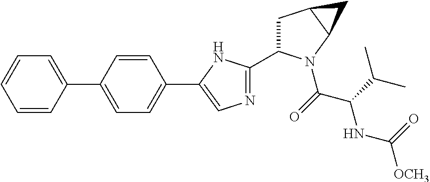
C1=CC(C2=CC=C(C3=CN=C(C4CC5C(N4C(C(C(C)C)NC(=O)[OCH3])=O)C5)N3)C=C2)=CC=C1
